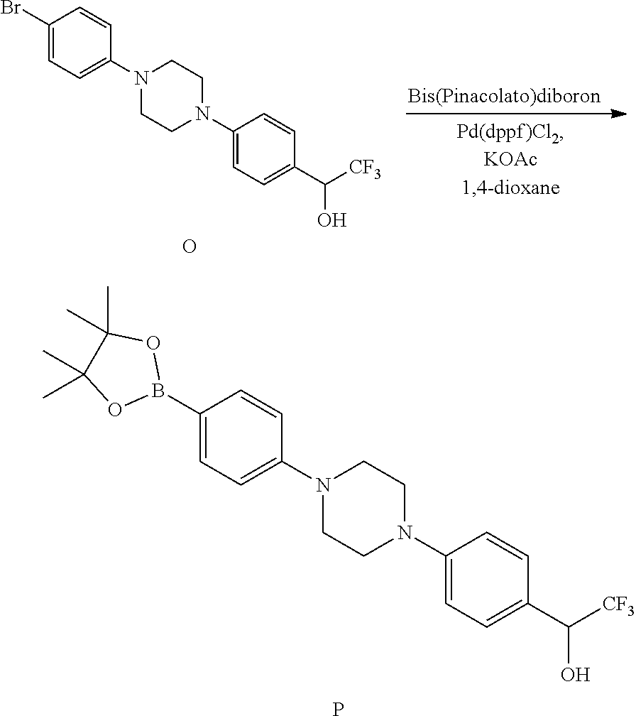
C1(B2OC(C)(C)C(C)(C)O2)=CC=C(N2CCN(C3=CC=C(C([CF3])O)C=C3)CC2)C=C1.P.C1(Br)=CC=C(N2CCN(C3=CC=C(C([CF3])O)C=C3)CC2)C=C1.O
